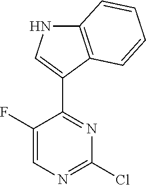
C1(F)=CN=C(Cl)N=C1C1=CNC2=C1C=CC=C2
